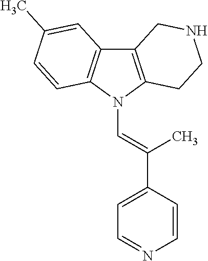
C12=C(N(C=C(C3=CC=NC=C3)C)C3=C1C=C(C)C=C3)CCNC2
